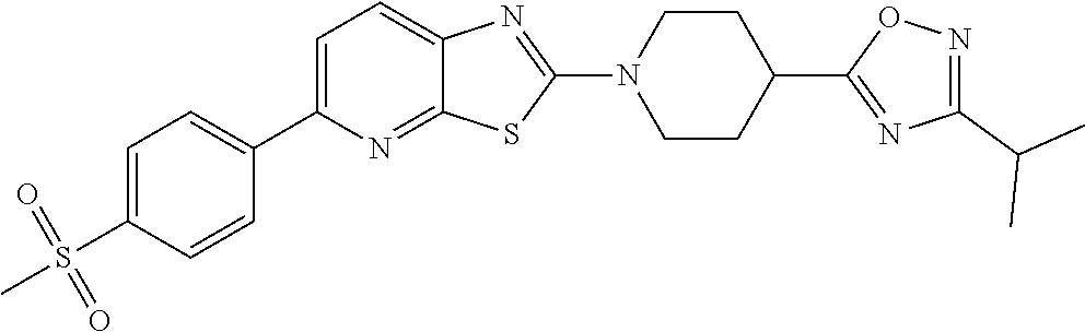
C1=C(C2=CC=C(S(=O)(=O)C)C=C2)N=C2C(=C1)N=C(N1CCC(C3=NC(C(C)C)=NO3)CC1)S2
